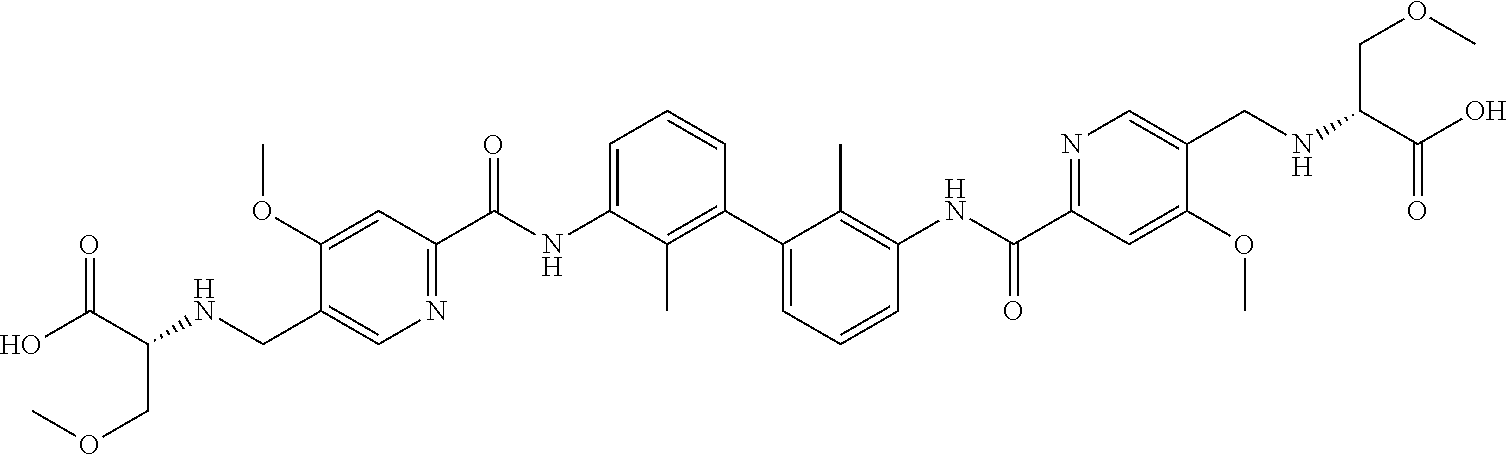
C1(OC)=CC(C(NC2=CC=CC(C3=CC=CC(NC(C4=NC=C(CNC(C(O)=O)COC)C(OC)=C4)=O)=C3C)=C2C)=O)=NC=C1CNC(C(O)=O)COC
